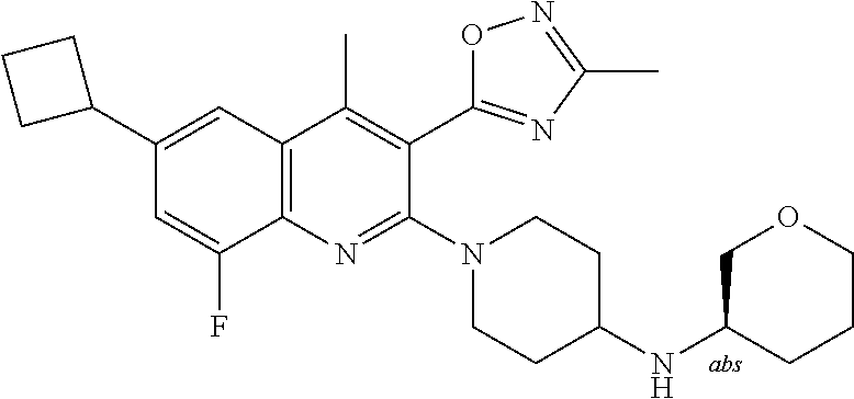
C1(C2CCC2)=CC2=C(N=C(N3CCC(NC4CCCOC4)CC3)C(C3=NC(C)=NO3)=C2C)C(F)=C1
